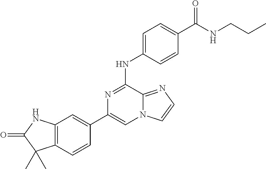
C1(C2=CC3=C(C=C2)C(C)(C)C(=O)N3)=CN2C(=NC=C2)C(NC2=CC=C(C(NCCC)=O)C=C2)=N1
